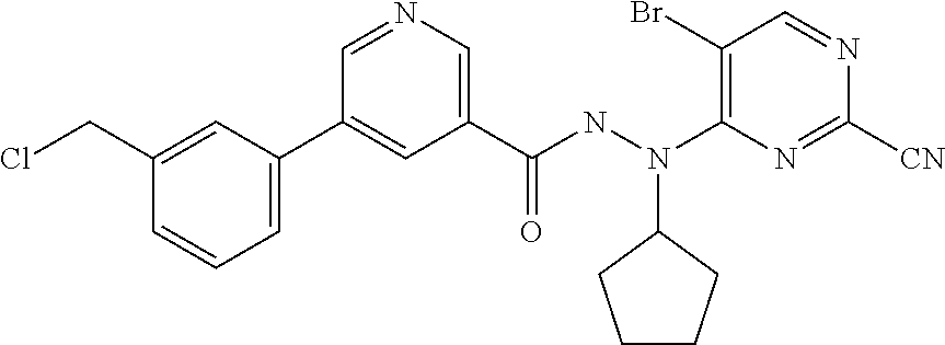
C1=NC([CN])=NC(N(NC(C2=CN=CC(C3=CC=CC(CCl)=C3)=C2)=O)C2CCCC2)=C1Br
